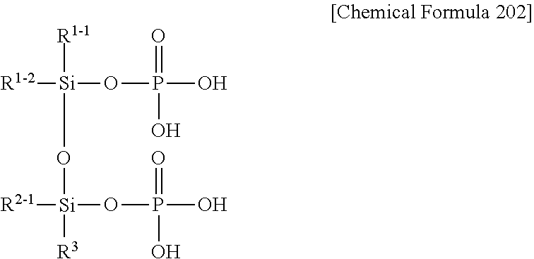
[R1-1][Si](O[Si]([R3])(OP(O)(=O)O)[R2-1])(OP(O)(=O)O)[R1-2]
